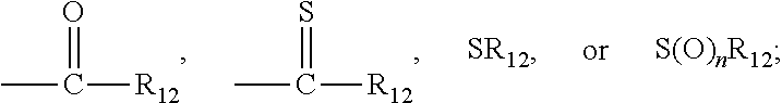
[S(O)nR12].[SR12].CC(=S)[R12].CC(=O)[R12]
